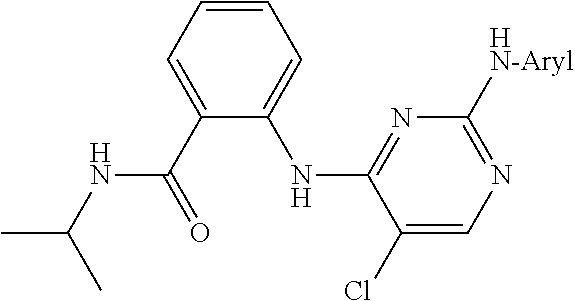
C1(NC2=NC([HN-Aryl])=NC=C2Cl)=CC=CC=C1C(=O)NC(C)C
